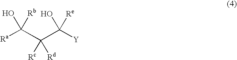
[Ra]C(O)([Rb])C(C([Y])(O)[Re])([Rc])[Rd]
